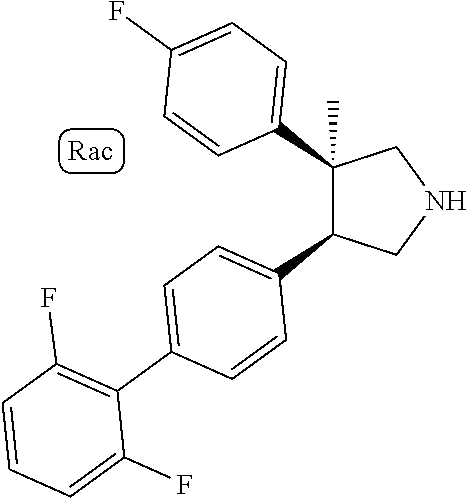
C1(C2=CC=C(F)C=C2)(C)C(C2=CC=C(C3=C(F)C=CC=C3F)C=C2)CNC1
